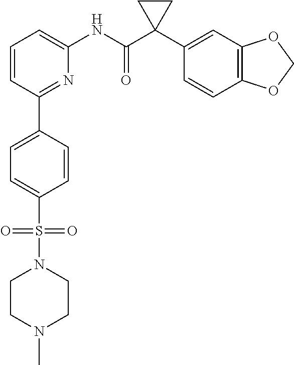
C1=CC(C2=CC=C(S(=O)(=O)N3CCN(C)CC3)C=C2)=NC(NC(C2(C3=CC4=C(C=C3)OCO4)CC2)=O)=C1
